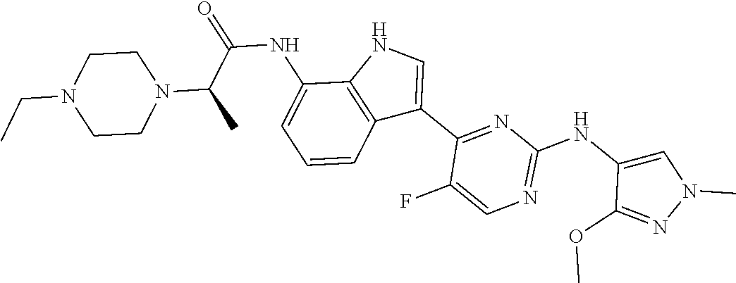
N1=C(NC2=CN(C)N=C2OC)N=C(C2=CNC3=C2C=CC=C3NC(=O)C(C)N2CCN(CC)CC2)C(F)=C1
